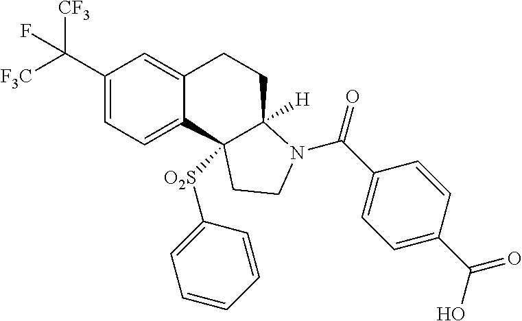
C(C1=CC=C2C(=C1)CCC1([H])C2([O2S]C2=CC=CC=C2)CCN1C(=O)C1=CC=C(C(=O)O)C=C1)([F3C])([CF3])F
